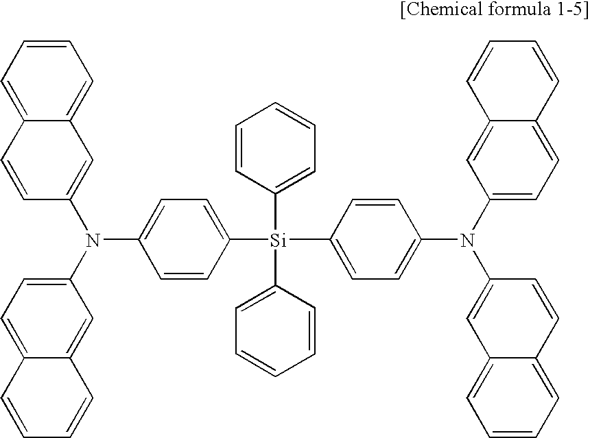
[Si](C1=CC=C(N(C2=CC=C3C(=C2)C=CC=C3)C2=CC3=CC=CC=C3C=C2)C=C1)(C1=CC=CC=C1)(C1=CC=C(N(C2=CC=C3C(=C2)C=CC=C3)C2=CC3=CC=CC=C3C=C2)C=C1)C1=CC=CC=C1
